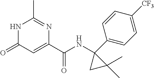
N1C(=O)C=C(C(NC2(C3=CC=C([CF3])C=C3)CC2(C)C)=O)N=C1C
